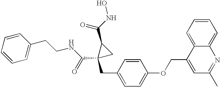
C1=CC=CC(CCNC(C2(CC3=CC=C(OCC4=CC(C)=NC5=CC=CC=C45)C=C3)CC2C(=O)NO)=O)=C1
